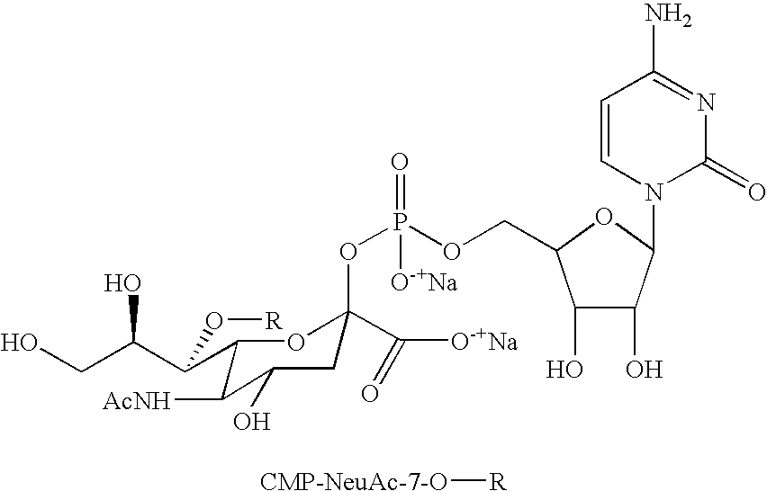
C1=CN(C2C(O)C(O)C(COP(OC3(C([O-+Na])=O)CC(O)C([AcNH])C(C(C(CO)O)O[R])O3)(=O)[O-+Na])O2)C(=O)N=C1N.[CMP-NeuAc-7-O][R]
